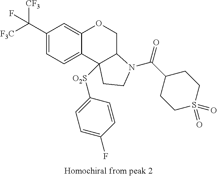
C1(C([F3C])([CF3])F)=CC=C2C(=C1)OCC1C2([O2S]C2=CC=C(F)C=C2)CCN1C(C1CCS(=O)(=O)CC1)=O
